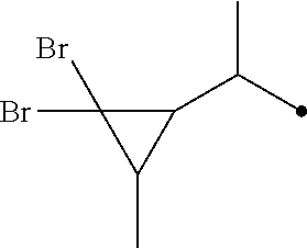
C1(C(C)C)C(Br)(Br)C1C
